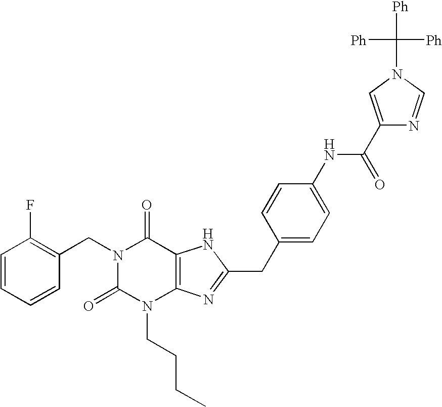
C1=CC=CC(CN2C(=O)N(CCCC)C3=C(C2=O)NC(CC2=CC=C(NC(=O)C4=CN(C([Ph])([Ph])[Ph])C=N4)C=C2)=N3)=C1F
